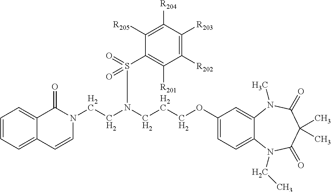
C(CN(CCCOC1=CC=C2C(=C1)N(C)C(=O)C(C)(C)C(=O)N2CC)S(C1=C([R201])C([R202])=C([R203])C([R204])=C1[R205])(=O)=O)N1C(=O)C2=CC=CC=C2C=C1
